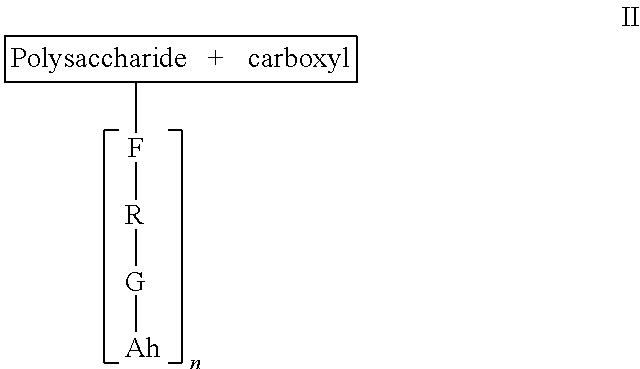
CF[R][G][Ah]
